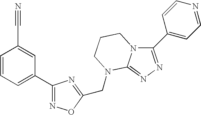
C1=CC=C(C2=NOC(CN3C4=NN=C(C5=CC=NC=C5)N4CCC3)=N2)C=C1C#N
